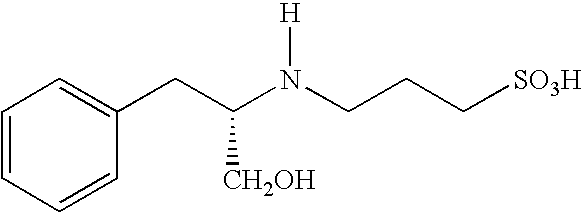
C1=CC=CC(CC(N(CCC[SO3H])[H])[CH2OH])=C1
